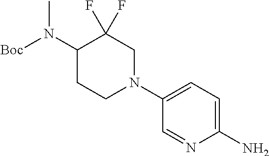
C1(N)=CC=C(N2CC(F)(F)C(N([Boc])C)CC2)C=N1
